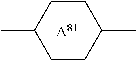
[A81].C1CC(C)CCC1C
